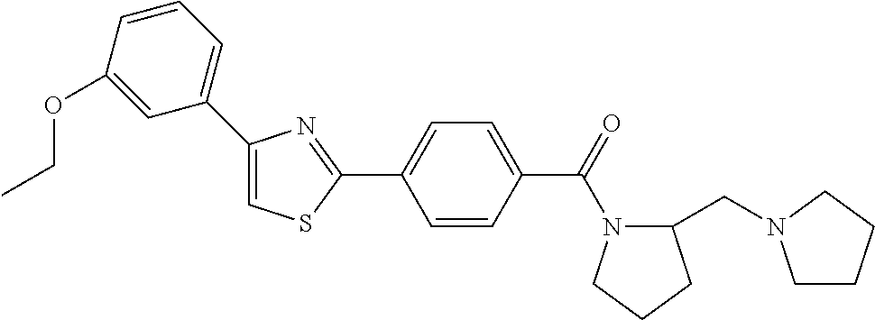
C1=C(C2=CC=CC(OCC)=C2)N=C(C2=CC=C(C(=O)N3C(CN4CCCC4)CCC3)C=C2)S1
